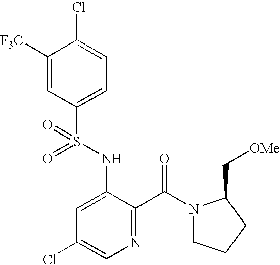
C1([F3C])=CC(S(NC2=CC(Cl)=CN=C2C(=O)N2CCCC2C[OMe])(=O)=O)=CC=C1Cl
